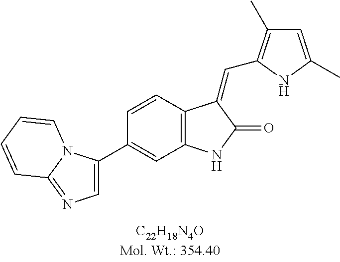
C1=CC2=C(C=C1C1=CN=C3N1C=CC=C3)NC(=O)C2=CC1=C(C)C=C(C)N1
